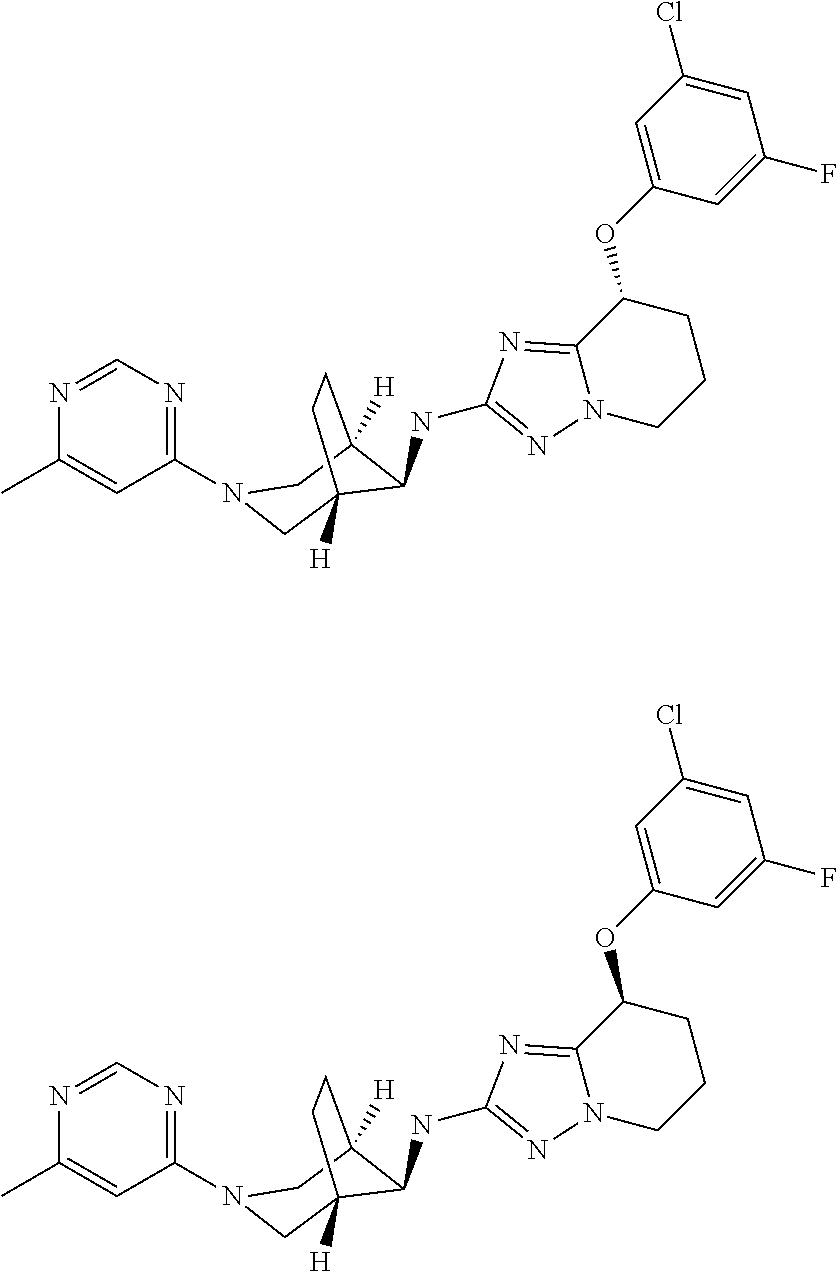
C1=C(OC2C3=NC(NC4C5([H])CN(C6=NC=NC(C)=C6)CC4([H])CC5)=NN3CCC2)C=C(F)C=C1Cl.C1=C(OC2C3=NC(NC4C5([H])CN(C6=NC=NC(C)=C6)CC4([H])CC5)=NN3CCC2)C=C(F)C=C1Cl
